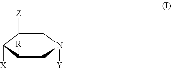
C1([Z])C([X])C([R])CN([Y])C1
